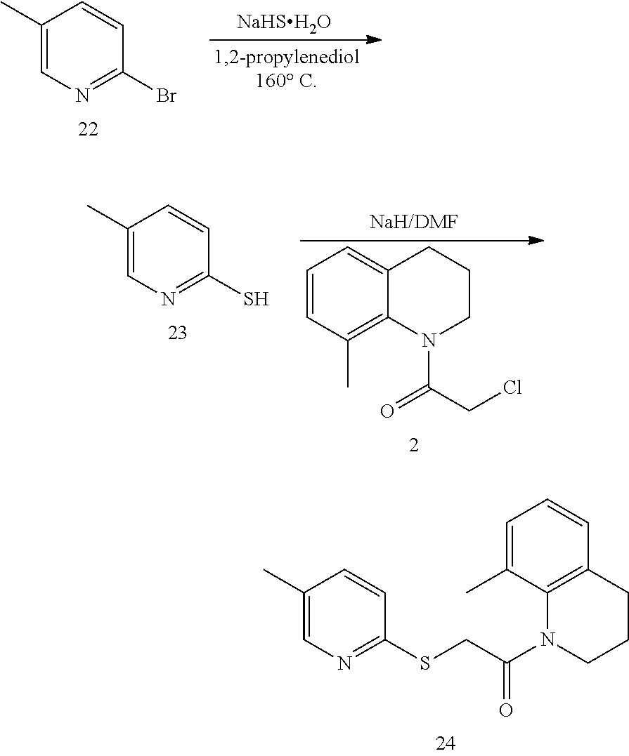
C1(C)=CN=C(SCC(N2CCCC3=C2C(C)=CC=C3)=O)C=C1.C1(C)=CN=C(Br)C=C1.[NaHSH2O].C1(C)=CN=C(S)C=C1.C1=CC(C)=C2C(=C1)CCCN2C(=O)CCl
